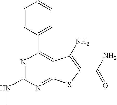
C1=CC(C2=C3C(=NC(NC)=N2)SC(C(N)=O)=C3N)=CC=C1
